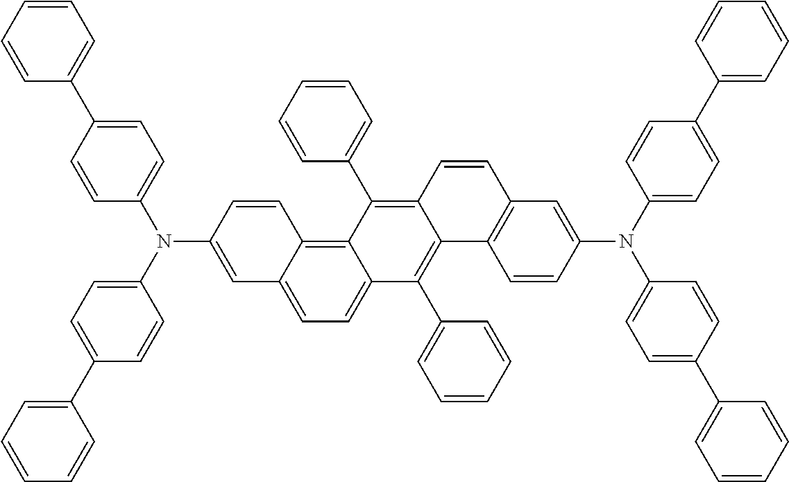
C1=C(N(C2=CC=C(C3=CC=CC=C3)C=C2)C2=CC=C(C3=CC=CC=C3)C=C2)C=CC2=C3C(=CC=C12)C(C1=CC=CC=C1)=C1C(=C3C2=CC=CC=C2)C=CC2=C1C=CC(N(C1=CC=C(C3=CC=CC=C3)C=C1)C1=CC=C(C3=CC=CC=C3)C=C1)=C2
